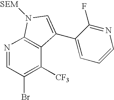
N1=CC(Br)=C([CF3])C2=C1N([SEM])C=C2C1=CC=CN=C1F
